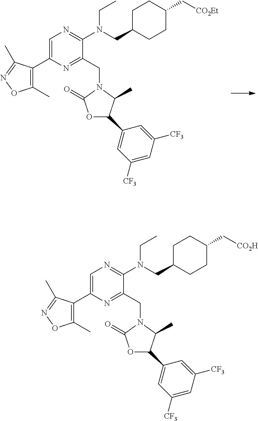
C1=C(C2=C(C)ON=C2C)N=C(CN2C(=O)OC(C3=CC([CF3])=CC([CF3])=C3)C2C)C(N(CC2CCC(C[CO2Et])CC2)CC)=N1.C1=C(C2=C(C)ON=C2C)N=C(CN2C(=O)OC(C3=CC([CF3])=CC([CF3])=C3)C2C)C(N(CC2CCC(C[CO2H])CC2)CC)=N1
